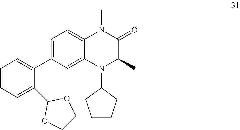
C1=C(C2=CC=CC=C2C2OCCO2)C=C2C(=C1)N(C)C(=O)C(C)N2C1CCCC1
